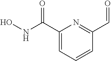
C1(C(NO)=O)=CC=CC(C=O)=N1
